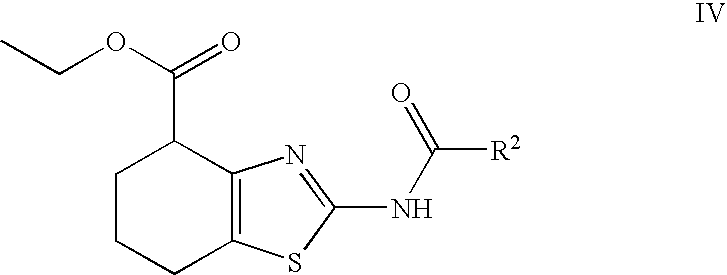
C1CCC2=C(C1C(=O)OCC)N=C(NC([R2])=O)S2
